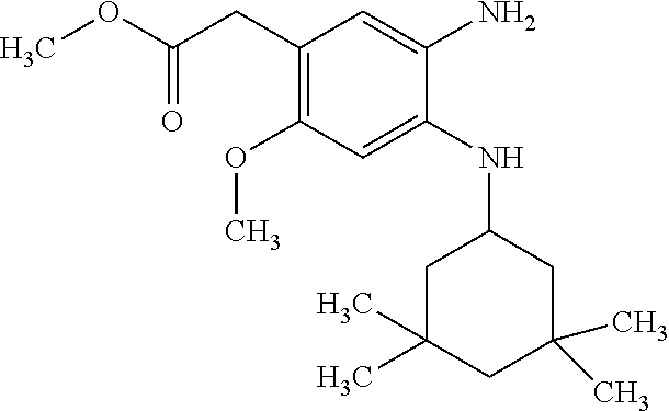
C1(CC(OC)=O)=C(OC)C=C(NC2CC(C)(C)CC(C)(C)C2)C(N)=C1
